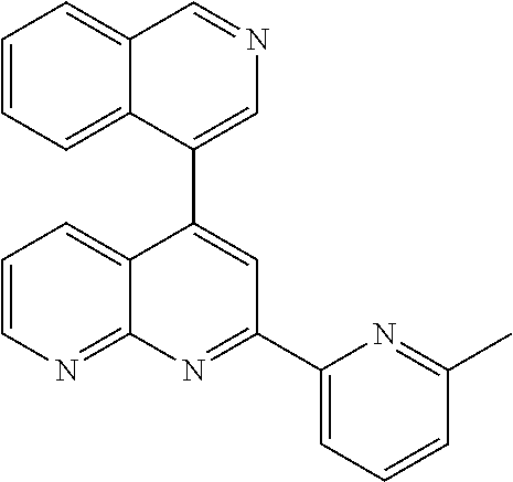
C1=CC=C2C(=C1)C=NC=C2C1=CC(C2=CC=CC(C)=N2)=NC2=NC=CC=C12
